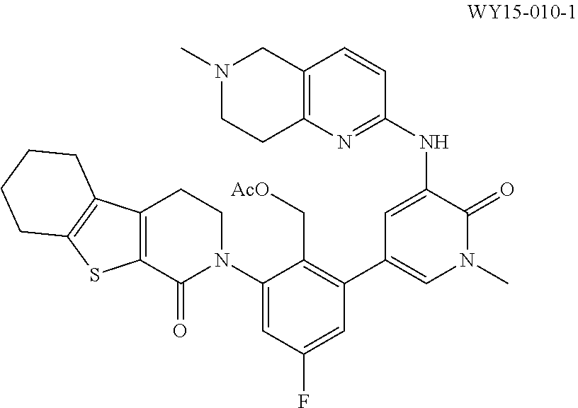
C1(N2CCC3=C(C2=O)SC2=C3CCCC2)=CC(F)=CC(C2=CN(C)C(=O)C(NC3=NC4=C(CN(C)CC4)C=C3)=C2)=C1C[AcO]
